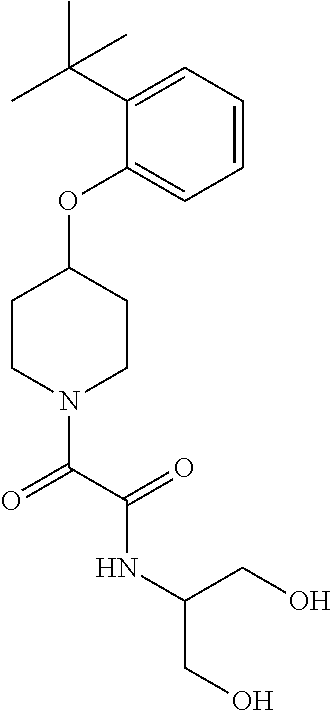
C1=CC=C(C(C)(C)C)C(OC2CCN(C(C(=O)NC(CO)CO)=O)CC2)=C1
